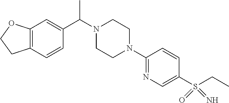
CC(N1CCN(C2=NC=C(S(CC)(=O)=N)C=C2)CC1)C1=CC2=C(C=C1)CCO2
